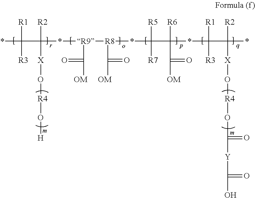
*C(C(*[R9]([R8](*C(C(*C(C(*)([R2])[X]O[R4]OC([Y]C(O)=O)=O)([R1])[R3])([R6])C([OM])=O)([R5])[R7])C([OM])=O)C([OM])=O)([R2])[X]O[R4]O[H])([R1])[R3]
